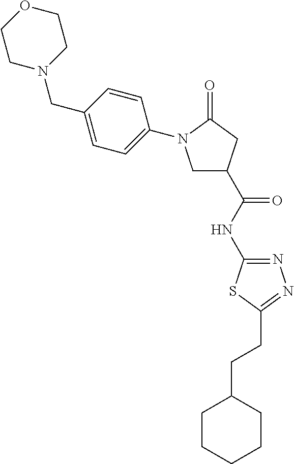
C1CN(CC2=CC=C(N3CC(C(=O)NC4=NN=C(CCC5CCCCC5)S4)CC3=O)C=C2)CCO1
